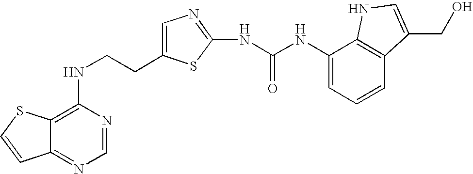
C(CNC1=C2C(=NC=N1)C=CS2)C1=CN=C(NC(=O)NC2=CC=CC3=C2NC=C3CO)S1
